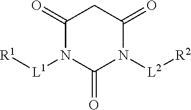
C1(=O)N([L1][R1])C(=O)N([L2][R2])C(=O)C1
